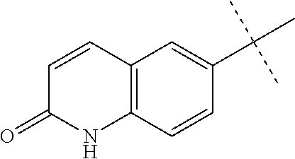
C1=CC2=C(NC1=O)C=CC(C(C)(C)C)=C2
